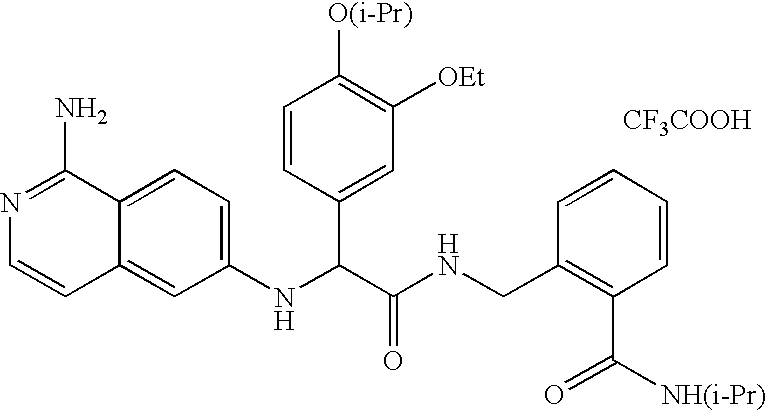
C1(NC(C(NCC2=C(C([NH(i-Pr)])=O)C=CC=C2)=O)C2=CC([OEt])=C([O(i-Pr)])C=C2)=CC=C2C(=C1)C=CN=C2N.[CF3COOH]
